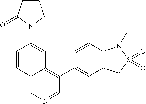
C1(C2=CC3=C(C=C2)N(C)S(=O)(=O)C3)=C2C(=CN=C1)C=CC(N1CCCC1=O)=C2
